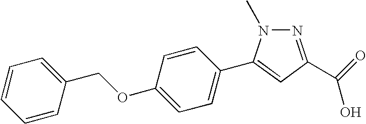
C1=CC=CC(COC2=CC=C(C3=CC(C(=O)O)=NN3C)C=C2)=C1
